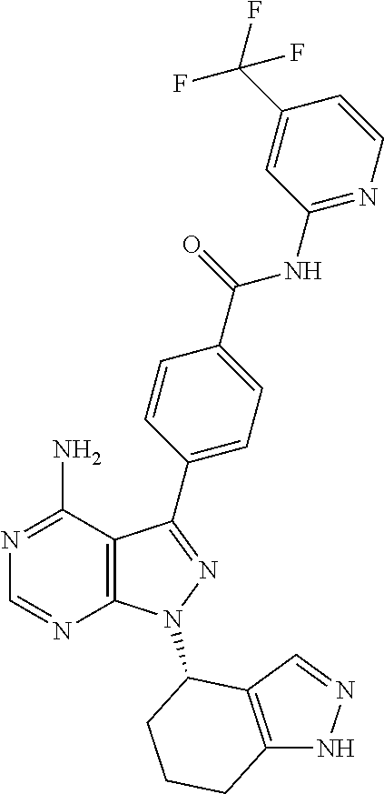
N1=C(N)C2=C(N=C1)N(C1C3=C(NN=C3)CCC1)N=C2C1=CC=C(C(=O)NC2=NC=CC(C(F)(F)F)=C2)C=C1
